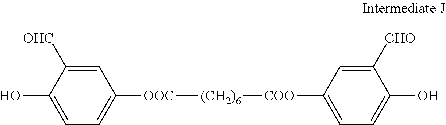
OC1=CC=C([OOC][(CH2)6][COO]C2=CC=C(O)C([CHO])=C2)C=C1[OHC]
